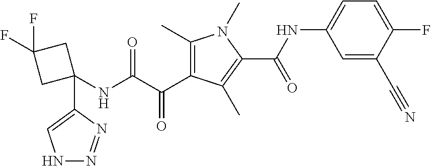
C1(C)=C(C(=O)C(=O)NC2(C3=CNN=N3)CC(F)(F)C2)C(C)=C(C(NC2=CC=C(F)C(C#N)=C2)=O)N1C
